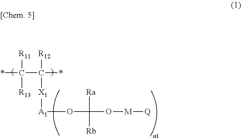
*C(C(*)([R12])[X1][A1]OC(O[M][Q])([Ra])[Rb])([R11])[R13]
